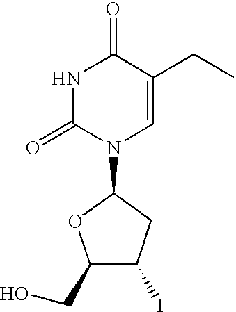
C1(CO)C(I)CC(N2C=C(CC)C(=O)NC2=O)O1
